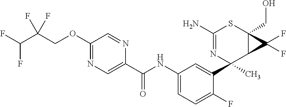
C1(N)=NC(C2=CC(NC(C3=CN=C(OCC(C(F)F)(F)F)C=N3)=O)=CC=C2F)(C)C2C(CO)(S1)C2(F)F
